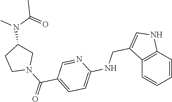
C1=CC2=C(C=C1)C(CNC1=CC=C(C(N3CC(N(C(=O)C)C)CC3)=O)C=N1)=CN2
